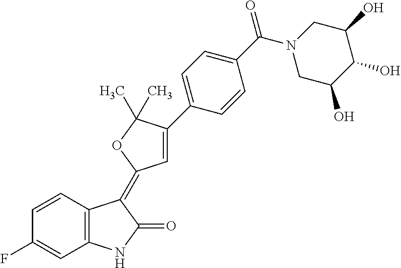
C1=CC(F)=CC2=C1C(=C1C=C(C3=CC=C(C(=O)N4CC(O)C(O)C(O)C4)C=C3)C(C)(C)O1)C(=O)N2
